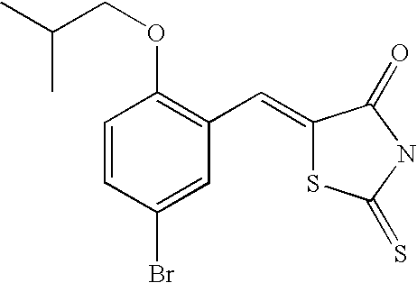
CC(C)COC1=C(C=C2SC(=S)NC2=O)C=C(Br)C=C1
